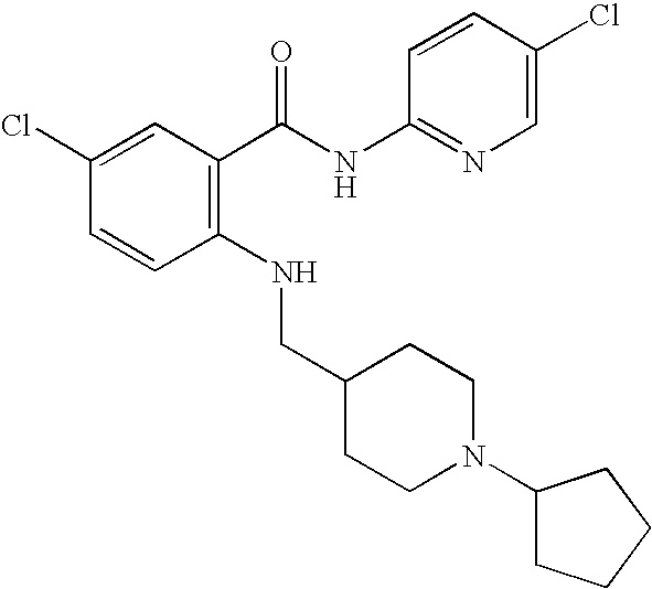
C1(Cl)=CC(C(NC2=NC=C(Cl)C=C2)=O)=C(NCC2CCN(C3CCCC3)CC2)C=C1
